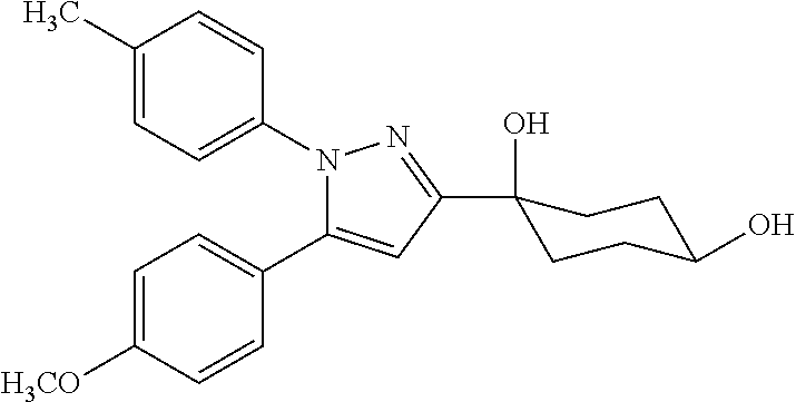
C1=C([H3CO])C=CC(C2=CC(C3(O)CCC(O)CC3)=NN2C2=CC=C(C)C=C2)=C1
